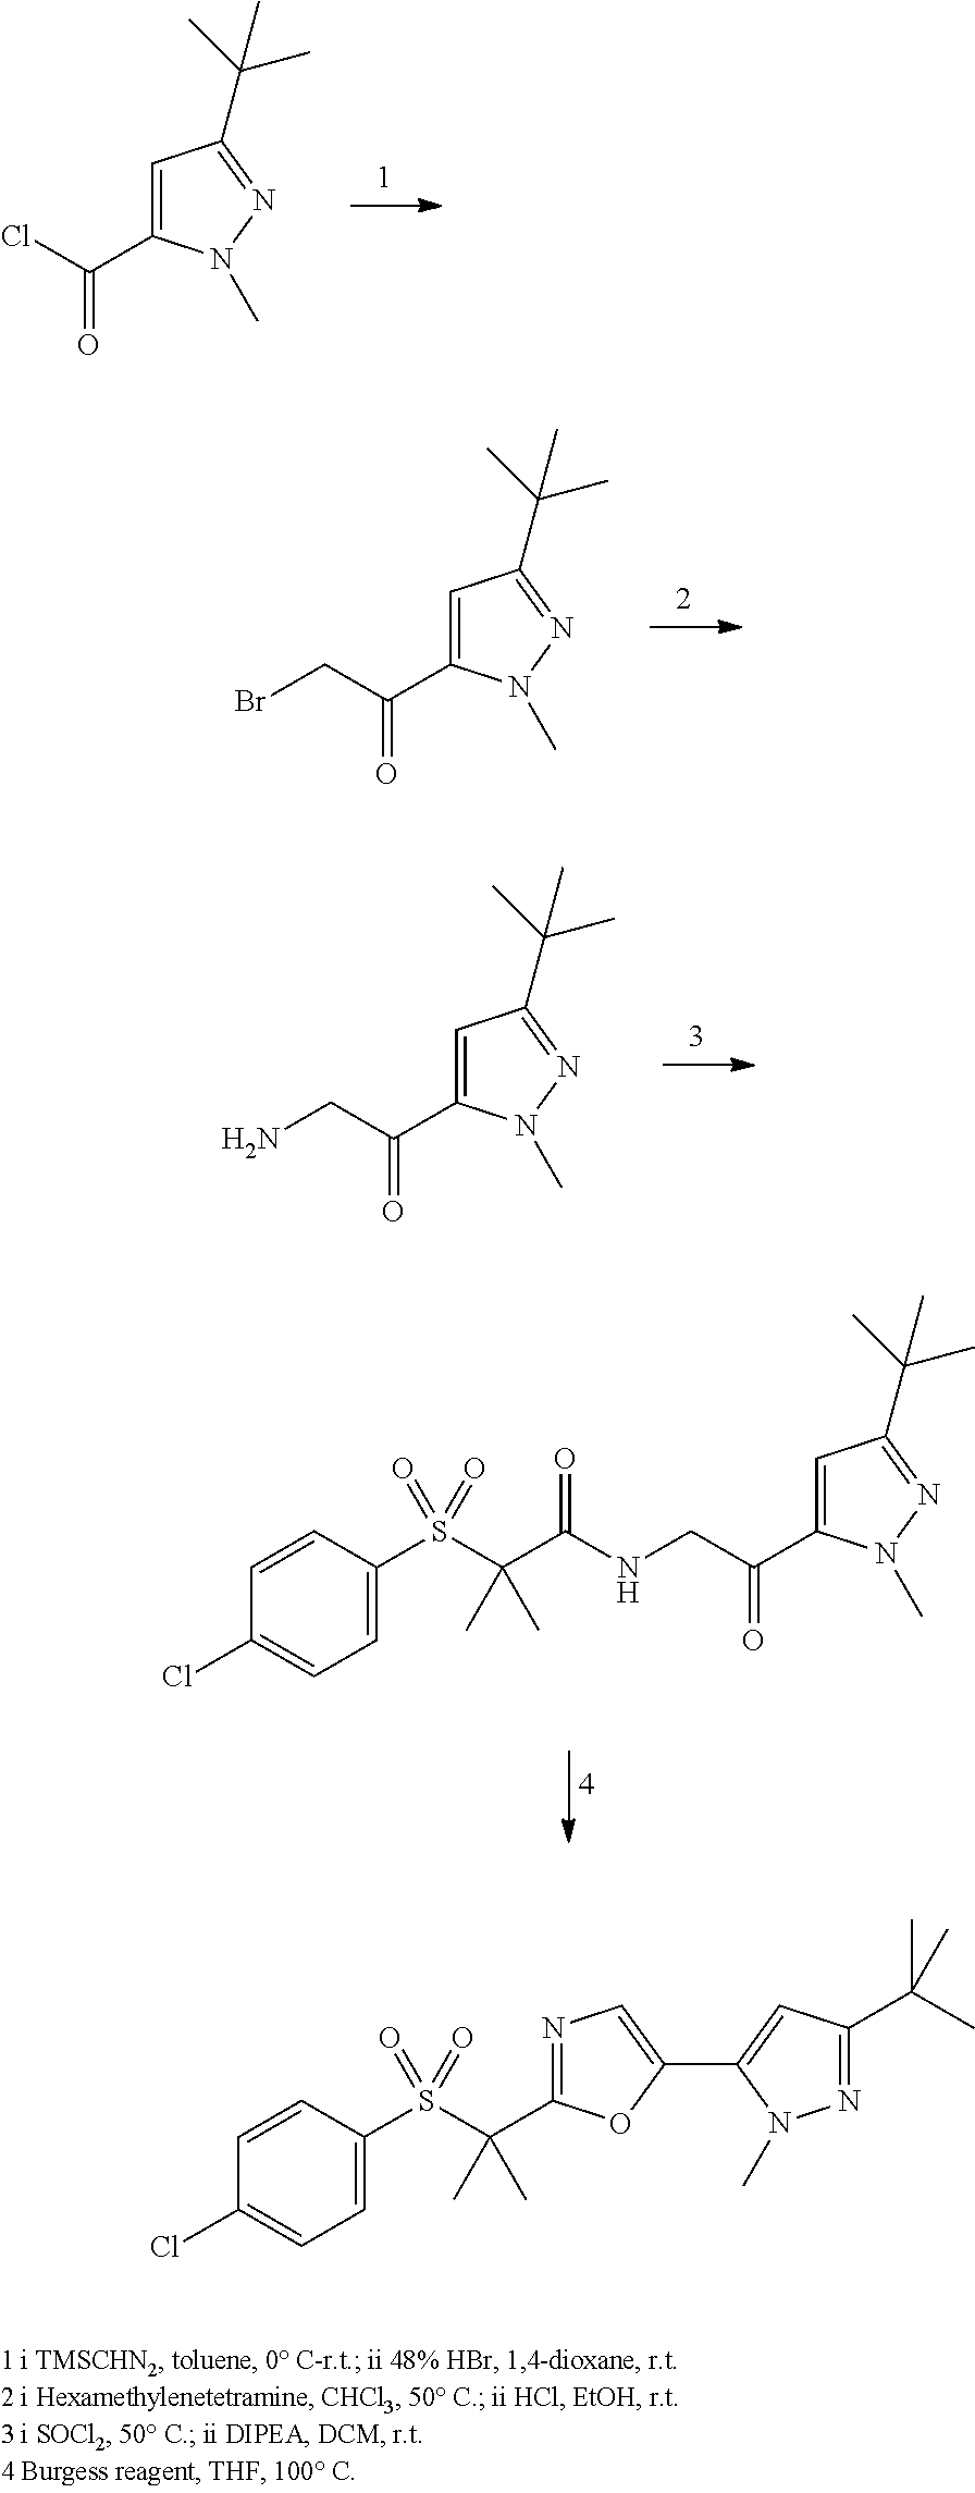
C1=C(C(Cl)=O)N(C)N=C1C(C)(C)C.C1=C(C(CBr)=O)N(C)N=C1C(C)(C)C.C1=C(C(CN)=O)N(C)N=C1C(C)(C)C.C1=C(C(CNC(C(S(C2=CC=C(Cl)C=C2)(=O)=O)(C)C)=O)=O)N(C)N=C1C(C)(C)C.C1(C(S(C2=CC=C(Cl)C=C2)(=O)=O)(C)C)=NC=C(C2=CC(C(C)(C)C)=NN2C)O1
